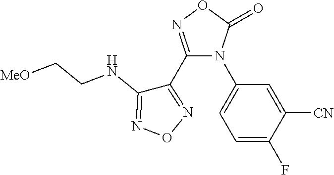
C1(C2=NOC(=O)N2C2=CC=C(F)C([CN])=C2)=NON=C1NCC[MeO]
